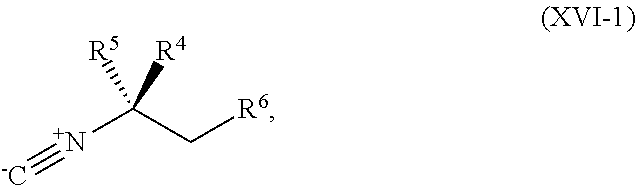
[-C]#[N+]C(C[R6])([R4])[R5]
